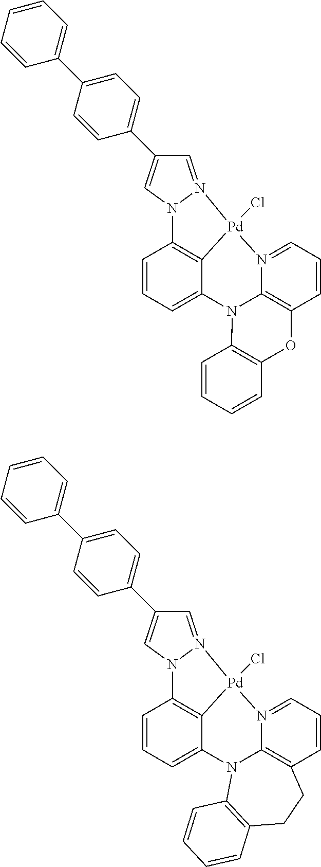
C1=CC=C2C3=C1N1N(=CC(C4=CC=C(C5=CC=CC=C5)C=C4)=C1)[Pd]3(Cl)N1=CC=CC3=C1N2C1=C(O3)C=CC=C1.C1=CC=C2C3=C1N1N(=CC(C4=CC=C(C5=CC=CC=C5)C=C4)=C1)[Pd]3(Cl)N1=CC=CC3=C1N2C1=C(CC3)C=CC=C1
